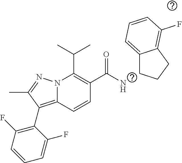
CC(C)C1=C(C(N)=O)C=CC2=C(C3=C(F)C=CC=C3F)C(C)=NN12.C1C2=CC=CC(F)=C2CC1
